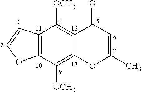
C12=C([OCH3])C3=C(C([OCH3])=C1OC(C)=CC2=O)OC=C3
